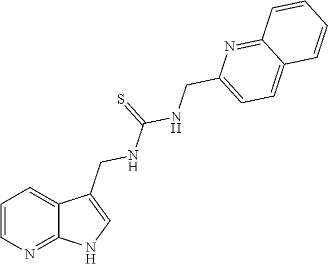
C1=CN=C2C(=C1)C(CNC(NCC1=CC=C3C(=N1)C=CC=C3)=S)=CN2
